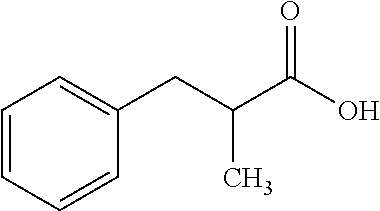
C1=CC=CC(CC(C(O)=O)C)=C1
